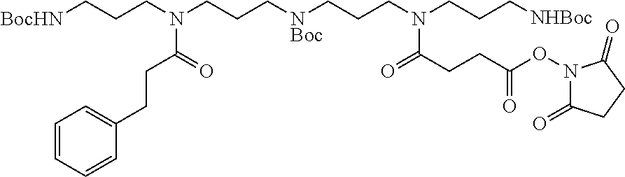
[BocHN]CCCN(CCC[NBoc]CCCN(CCC[NHBoc])C(CCC(ON1C(=O)CCC1=O)=O)=O)C(CCC1=CC=CC=C1)=O
